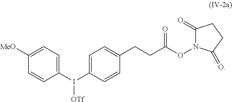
C1=C(I(C2=CC=C([MeO])C=C2)[OTf])C=CC(CCC(ON2C(=O)CCC2=O)=O)=C1
